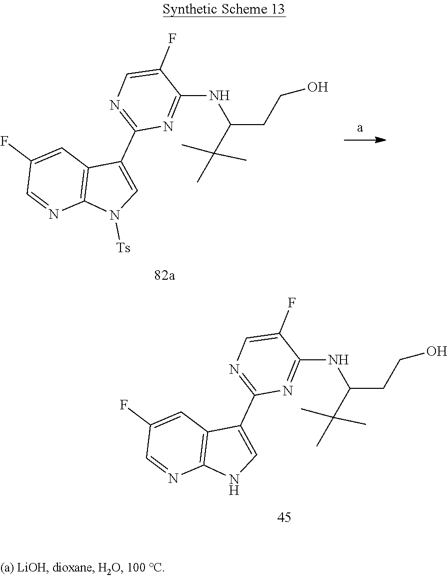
N(C(CCO)C(C)(C)C)C1=NC(C2=CN([Ts])C3=C2C=C(F)C=N3)=NC=C1F.N(C(CCO)C(C)(C)C)C1=NC(C2=CNC3=C2C=C(F)C=N3)=NC=C1F
